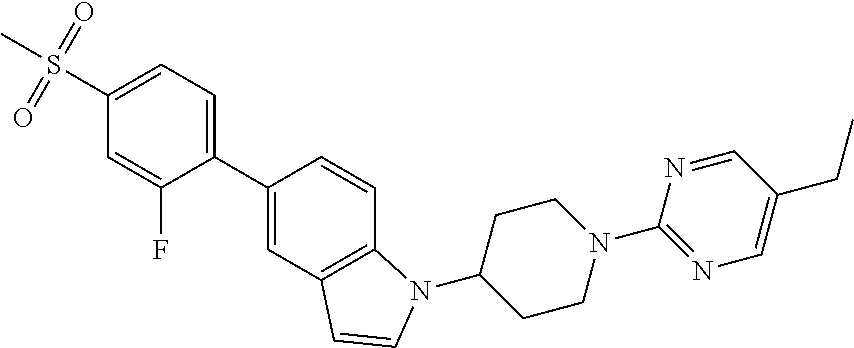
C1(C2=CC=C(S(=O)(=O)C)C=C2F)=CC2=C(C=C1)N(C1CCN(C3=NC=C(CC)C=N3)CC1)C=C2
